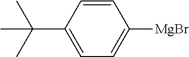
C1=C(C(C)(C)C)C=CC([MgBr])=C1
